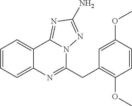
C1=CC=C2C(=C1)C1=NC(N)=NN1C(CC1=C(OC)C=CC(OC)=C1)=N2
